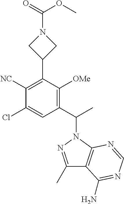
C1(Cl)=CC(C(C)N2N=C(C)C3=C2N=CN=C3N)=C([OMe])C(C2CN(C(OC)=O)C2)=C1[NC]
